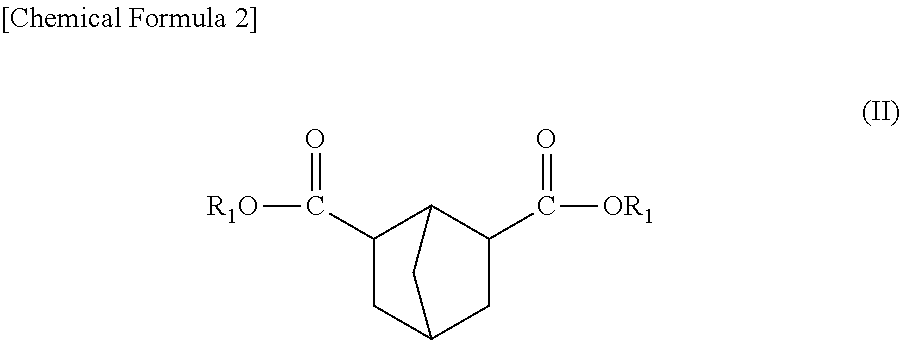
C1(C([OR1])=O)C2CC(CC2C([R1O])=O)C1
